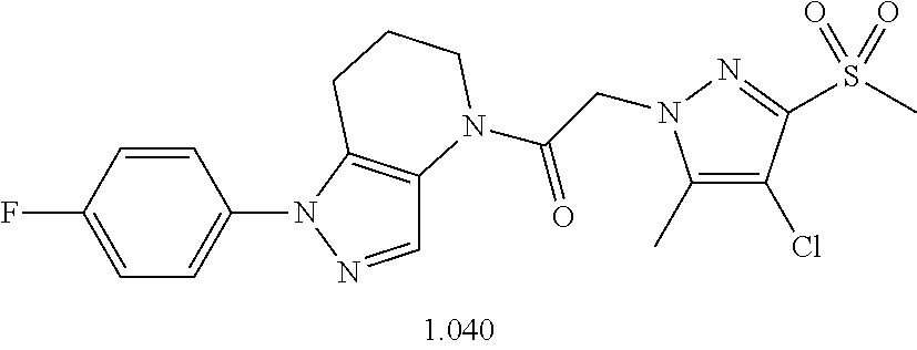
C1=CC(F)=CC=C1N1N=CC2=C1CCCN2C(CN1C(C)=C(Cl)C(S(C)(=O)=O)=N1)=O
